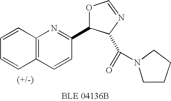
C1(C2=NC3=C(C=C2)C=CC=C3)OC=NC1C(=O)N1CCCC1
